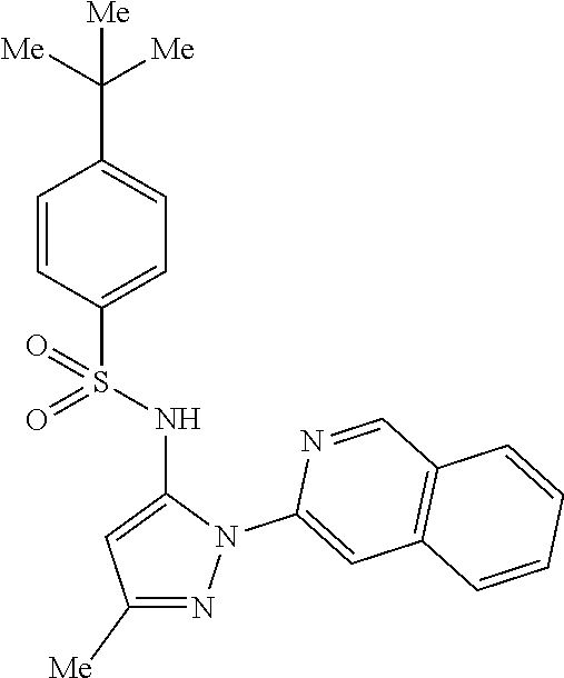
C1=CC(S(NC2=CC([Me])=NN2C2=CC3=C(C=N2)C=CC=C3)(=O)=O)=CC=C1C([Me])([Me])[Me]
